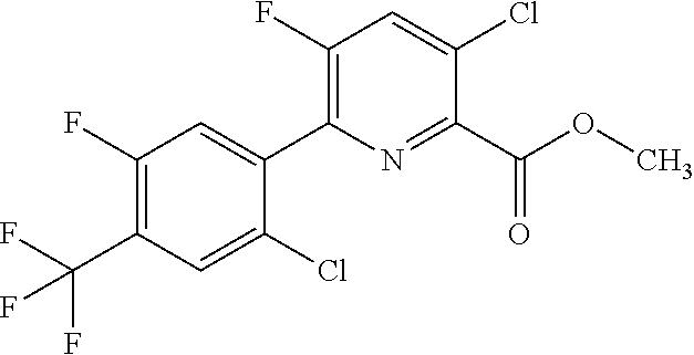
O(C)C(C1=NC(C2=CC(F)=C(C(F)(F)F)C=C2Cl)=C(F)C=C1Cl)=O
